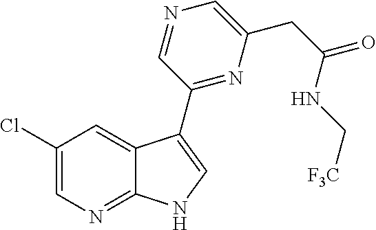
C1(Cl)=CN=C2C(=C1)C(C1=NC(CC(=O)NC[F3C])=CN=C1)=CN2
